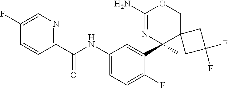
C1(C(NC2=CC=C(F)C(C3(C)C4(COC(N)=N3)CC(F)(F)C4)=C2)=O)=NC=C(F)C=C1
